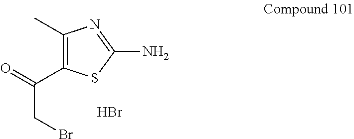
C1(C)=C(C(=O)CBr)SC(N)=N1.Br
